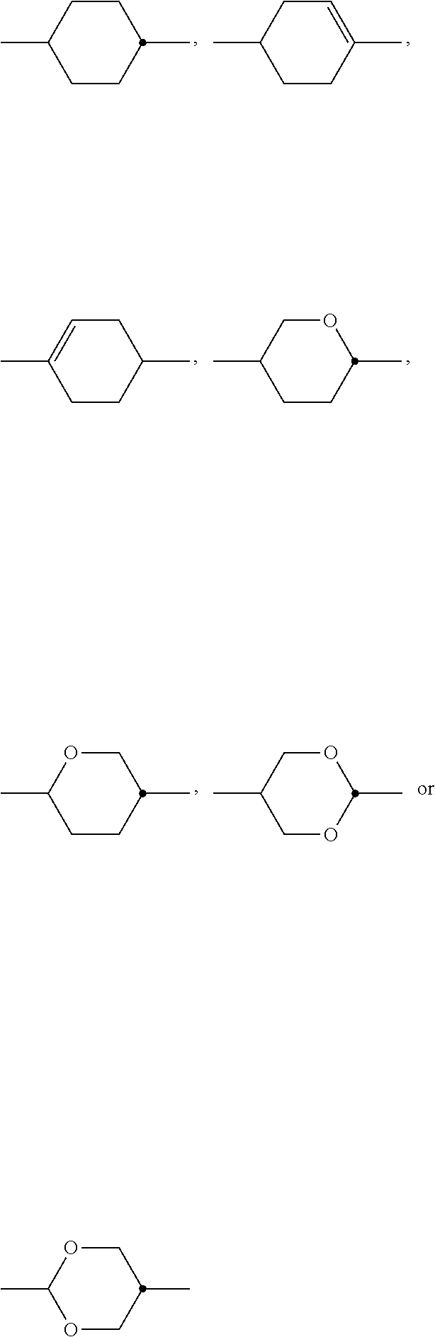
CC1CCC(C)CC1.CC1CCC(C)=CC1.CC1=CCC(C)CC1.CC1CCC(C)OC1.CC1CCC(C)CO1.CC1COC(C)OC1.C1OC(C)OCC1C
